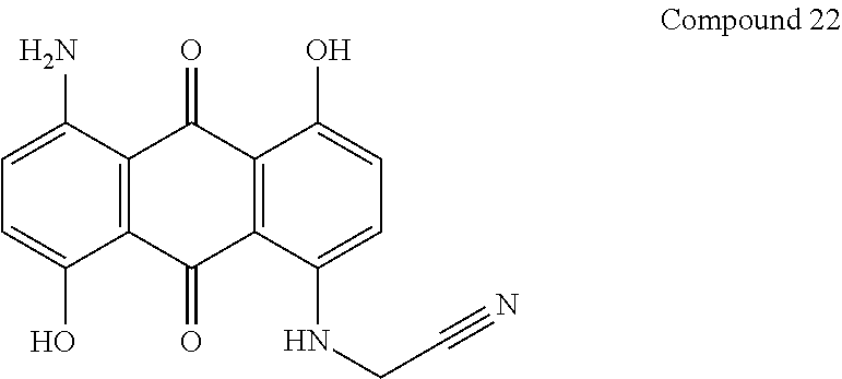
C1=C(O)C2=C(C(N)=C1)C(=O)C1=C(C2=O)C(NCC#N)=CC=C1O
